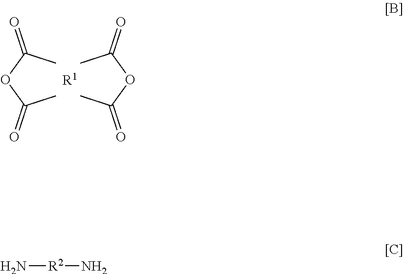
CC(OC(C)=O)=O.[R1].CC(OC(C)=O)=O.N[R2]N
